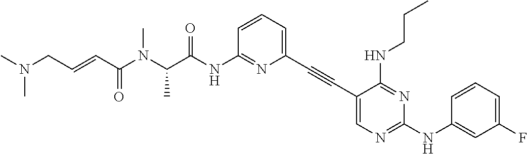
N1=C(NC(C(N(C(C=CCN(C)C)=O)C)C)=O)C=CC=C1C#CC1=CN=C(NC2=CC(F)=CC=C2)N=C1NCCC
